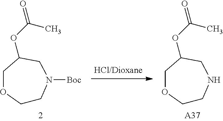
C1CN([Boc])CC(OC(C)=O)CO1.C1CNCC(OC(C)=O)CO1.[A37]
